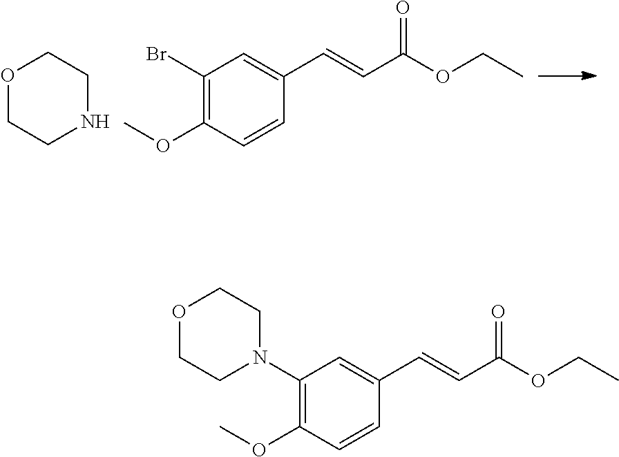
O1CCNCC1.C1(Br)=C(OC)C=CC(C=CC(OCC)=O)=C1.C1(N2CCOCC2)=C(OC)C=CC(C=CC(OCC)=O)=C1
